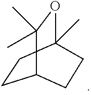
C1CC2(C)OC(C)(C)C1CC2
